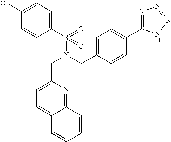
C1(S(N(CC2=CC=C(C3=NN=NN3)C=C2)CC2=CC=C3C(=N2)C=CC=C3)(=O)=O)=CC=C(Cl)C=C1
